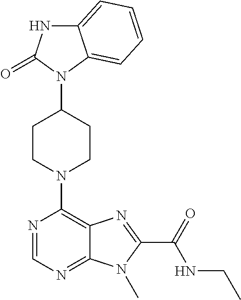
C12=CC=CC=C1N(C1CCN(C3=C4C(=NC=N3)N(C)C(C(NCC)=O)=N4)CC1)C(=O)N2
